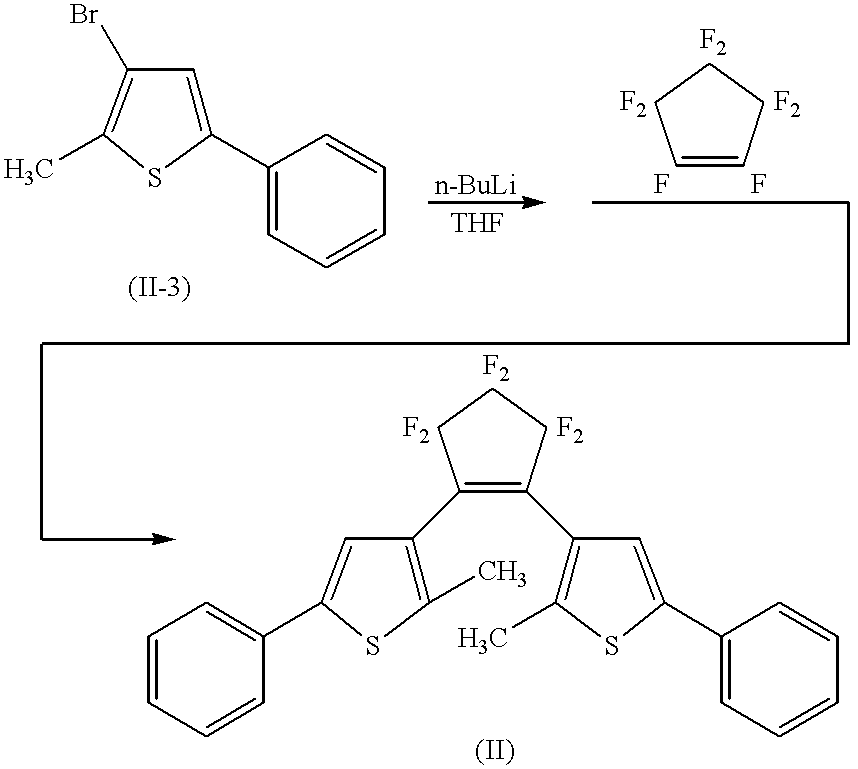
C1(C2=CC=CC=C2)=CC(Br)=C(C)S1.C1=CCCC1.C1(C2=C(C)SC(C3=CC=CC=C3)=C2)=C(C2=C(C)SC(C3=CC=CC=C3)=C2)CCC1
